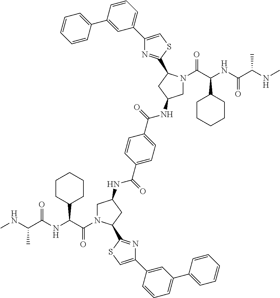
CNC(C(NC(C(=O)N1CC(NC(C2=CC=C(C(=O)NC3CN(C(C(NC(C(NC)C)=O)C4CCCCC4)=O)C(C4=NC(C5=CC=CC(C6=CC=CC=C6)=C5)=CS4)C3)C=C2)=O)CC1C1=NC(C2=CC(C3=CC=CC=C3)=CC=C2)=CS1)C1CCCCC1)=O)C
